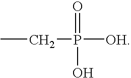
CCP([OH])(=O)O
